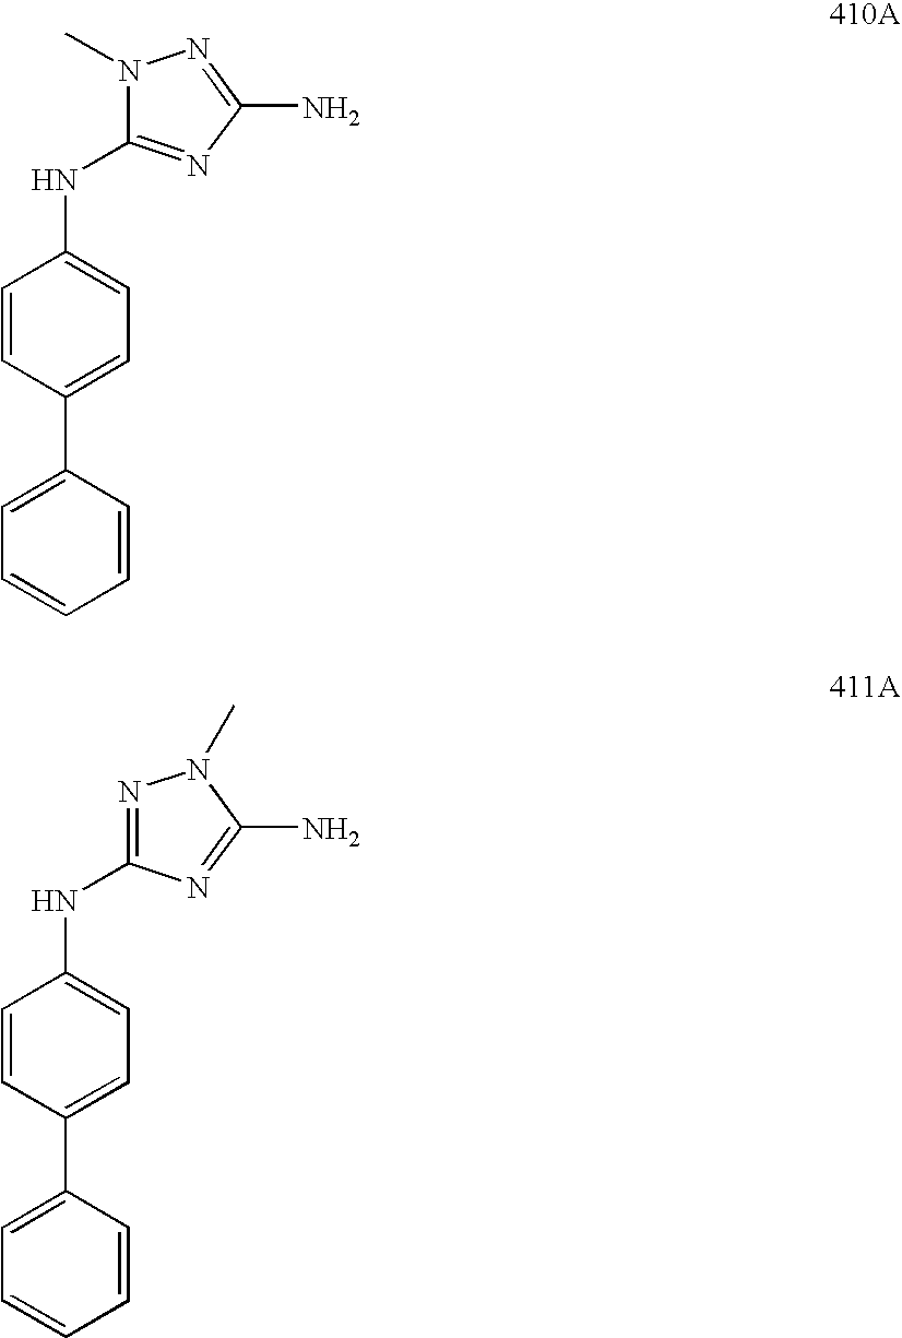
C1=CC(C2=CC=CC=C2)=CC=C1NC1=NC(N)=NN1C.C1=CC(C2=CC=CC=C2)=CC=C1NC1=NN(C)C(N)=N1
